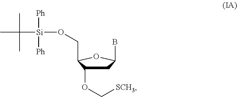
C1C(OC[SCH3])C(CO[Si](C(C)(C)C)([Ph])[Ph])OC1B
